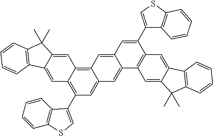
C1(C2=CSC3=C2C=CC=C3)=C2C(=C3C(=C1)C=C1C(=C3)C=C(C3=CSC4=C3C=CC=C4)C3=C1C=C1C(=C3)C3=C(C1(C)C)C=CC=C3)C=C1C(=C2)C2=C(C1(C)C)C=CC=C2
